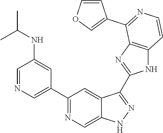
C1=NC=C(C2=NC=C3C(=C2)C(C2=NC4=C(N2)C=CN=C4C2=COC=C2)=NN3)C=C1NC(C)C
